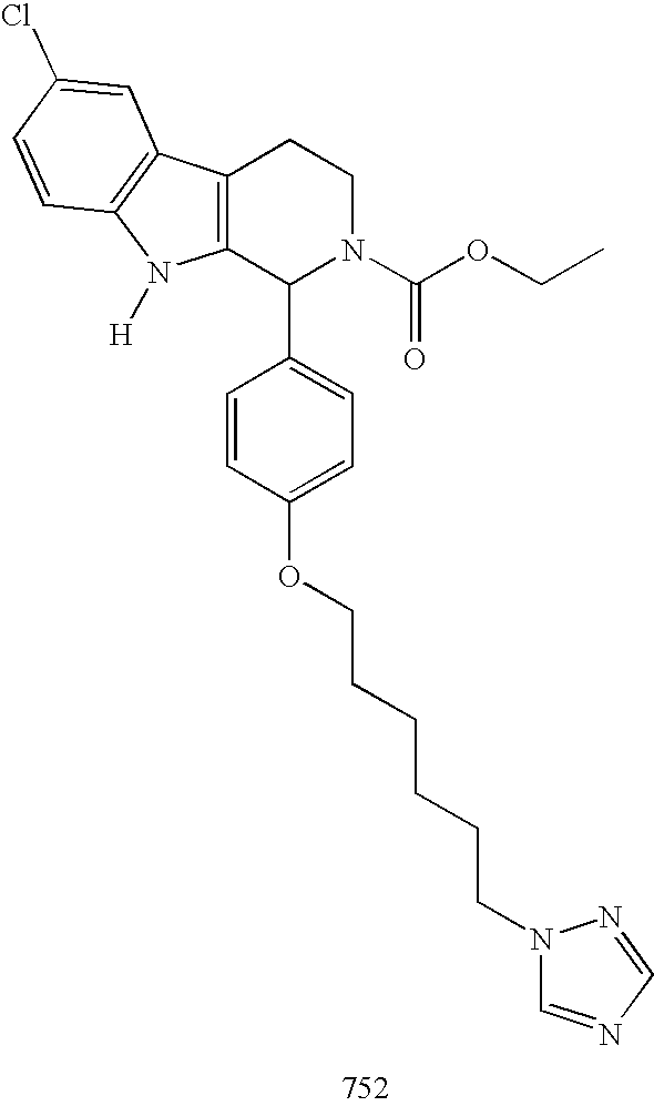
C12=C(C(C3=CC=C(OCCCCCCN4C=NC=N4)C=C3)N(C(OCC)=O)CC1)N([H])C1=C2C=C(Cl)C=C1
